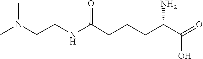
N(C)(C)CCNC(CCCC(C(O)=O)N)=O
